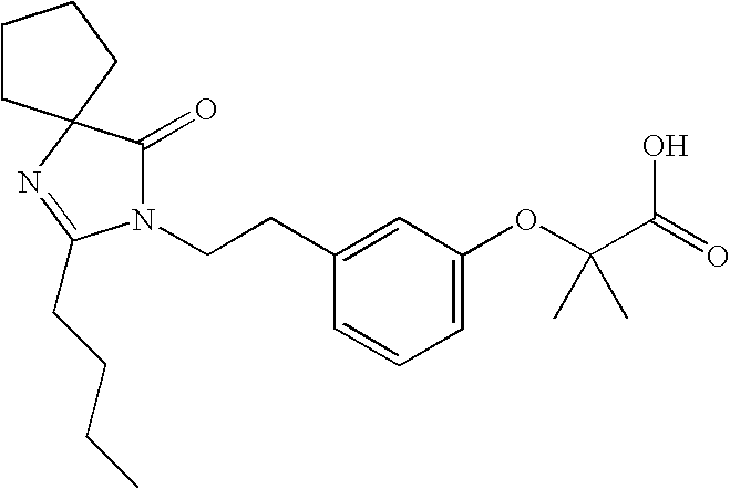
N1(CCC2=CC(OC(C(=O)O)(C)C)=CC=C2)C(=O)C2(N=C1CCCC)CCCC2
